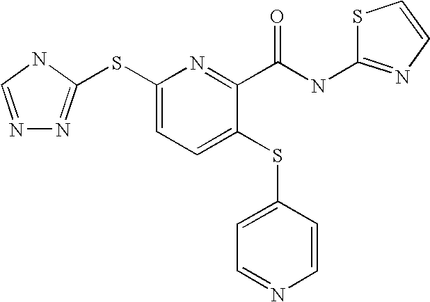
C1(SC2=NN=CN2)=CC=C(SC2=CC=NC=C2)C(C(NC2=NC=CS2)=O)=N1
